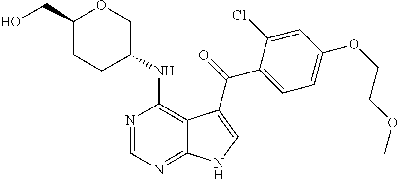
C1(CO)CCC(NC2=C3C(=NC=N2)NC=C3C(=O)C2=CC=C(OCCOC)C=C2Cl)CO1
